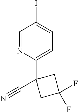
C1=NC(C2(C#N)CC(F)(F)C2)=CC=C1I
